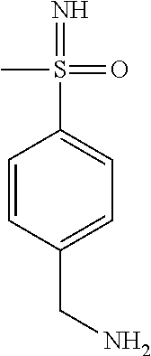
C1=CC(CN)=CC=C1S(=N)(=O)C
